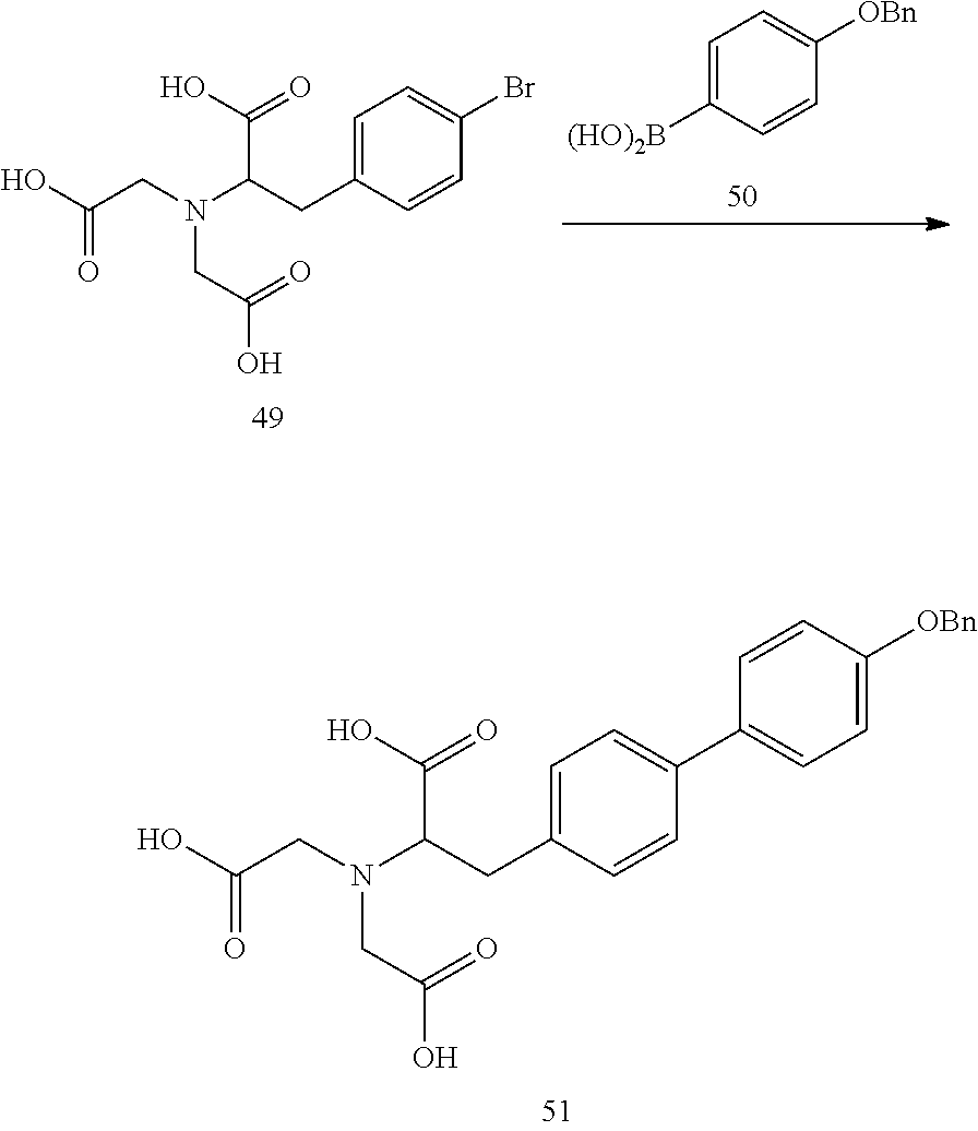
C1=C([(HO)2B])C=CC([OBn])=C1.C1=C(CC(N(CC(O)=O)CC(O)=O)C(O)=O)C=CC(Br)=C1.C1=C(CC(N(CC(O)=O)CC(O)=O)C(O)=O)C=CC(C2=CC=C([OBn])C=C2)=C1
